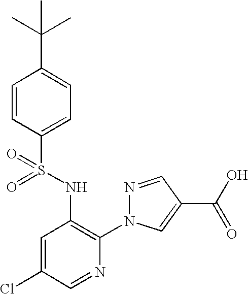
C1=CC(S(=O)(NC2=C(N3N=CC(C(O)=O)=C3)N=CC(Cl)=C2)=O)=CC=C1C(C)(C)C
